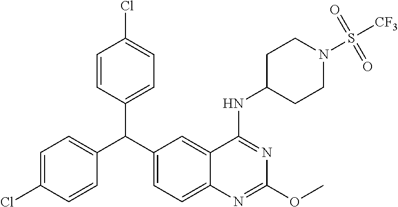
C1=C(Cl)C=CC(C(C2=CC=C3C(=C2)C(NC2CCN(S([CF3])(=O)=O)CC2)=NC(OC)=N3)C2=CC=C(Cl)C=C2)=C1
